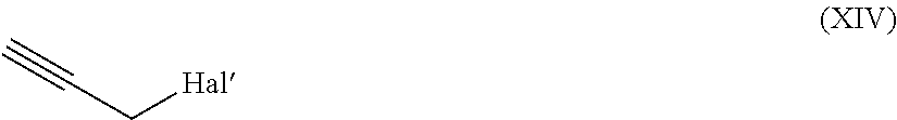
C(C[Hal])#C
